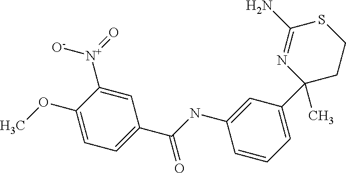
C1(OC)=CC=C(C(NC2=CC(C3(C)CCSC(N)=N3)=CC=C2)=O)C=C1[N+](=O)[O-]
